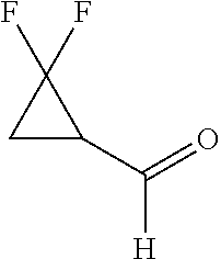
C1C(C(=O)[H])C1(F)F
